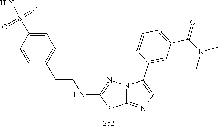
C1(NCCC2=CC=C(S(=O)(=O)N)C=C2)=NN2C(=NC=C2C2=CC(C(=O)N(C)C)=CC=C2)S1
